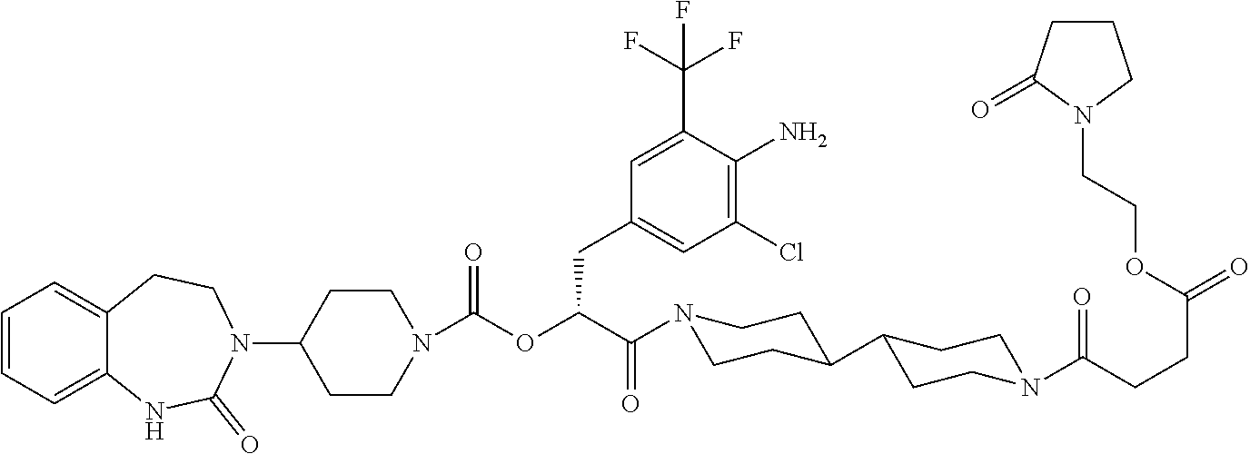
C1=CC=C2C(=C1)CCN(C1CCN(C(OC(C(=O)N3CCC(C4CCN(C(CCC(=O)OCCN5CCCC5=O)=O)CC4)CC3)CC3=CC(Cl)=C(N)C(C(F)(F)F)=C3)=O)CC1)C(=O)N2
